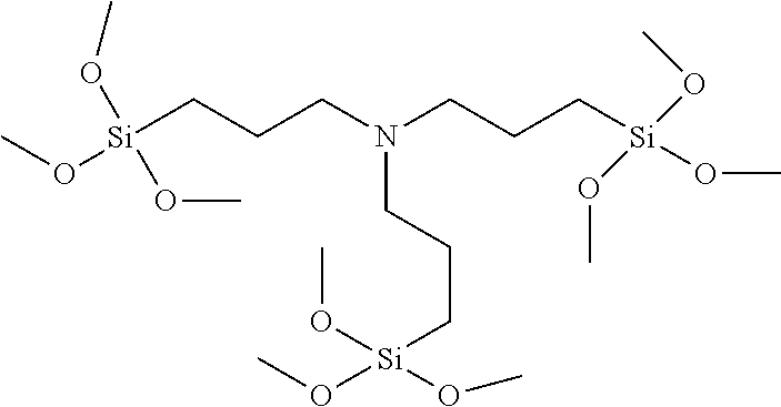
CO[Si](CCCN(CCC[Si](OC)(OC)OC)CCC[Si](OC)(OC)OC)(OC)OC
